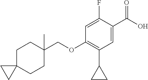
C1=C(F)C(C(O)=O)=CC(C2CC2)=C1OCC1(C)CCC2(CC1)CC2
